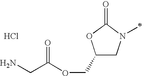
C1(COC(CN)=O)CN(C)C(=O)O1.Cl
